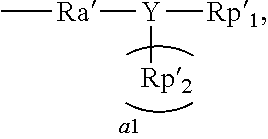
C[Ra][Y]([Rp2])[Rp1]
